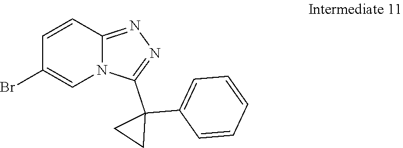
C1=CC2=NN=C(C3(C4=CC=CC=C4)CC3)N2C=C1Br
